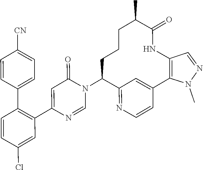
C1=NC(C2=C(C3=CC=C([CN])C=C3)C=CC(Cl)=C2)=CC(=O)N1C1C2=NC=CC(=C2)C2=C(C=NN2C)NC(=O)C(C)CCC1
